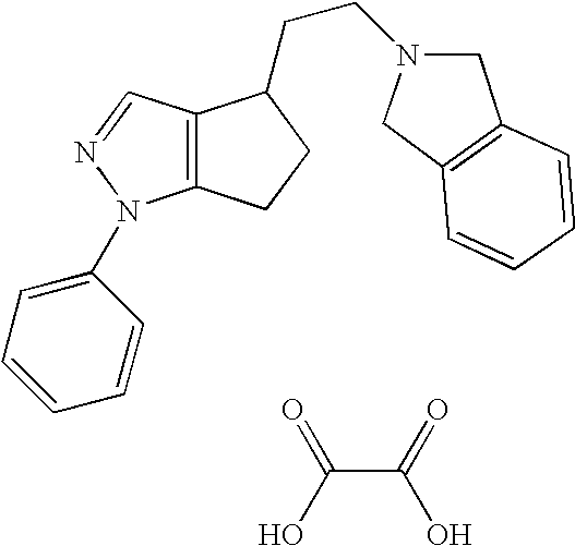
C12=C(N(C3=CC=CC=C3)N=C1)CCC2CCN1CC2=C(C1)C=CC=C2.C(C(=O)O)(O)=O
